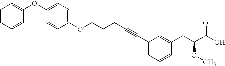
C(#CCCCOC1=CC=C(OC2=CC=CC=C2)C=C1)C1=CC=CC(CC(C(O)=O)OC)=C1
